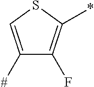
C1([#])=CSC(*)=C1F
